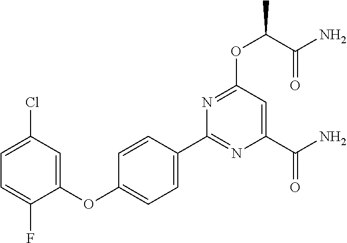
C1=C(F)C(OC2=CC=C(C3=NC(C(N)=O)=CC(OC(C(=O)N)C)=N3)C=C2)=CC(Cl)=C1
